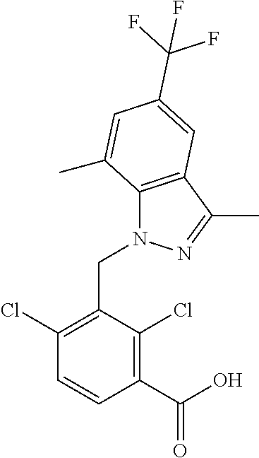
C1(Cl)=C(CN2C3=C(C(C)=N2)C=C(C(F)(F)F)C=C3C)C(Cl)=C(C(=O)O)C=C1
